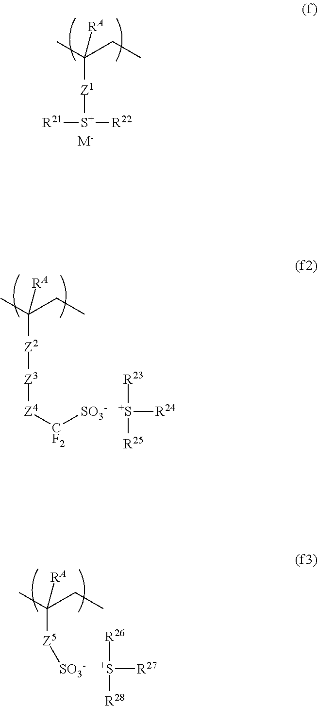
[Z1](C(CC)(C)[RA])[S+]([R21])[R22].[M-].[S+]([R27])([R26])[R28].[Z5](C(CC)(C)[RA])[SO3-].[Z2](C(CC)(C)[RA])[Z3][Z4][CF2][SO3-].[S+]([R24])([R23])[R25]
